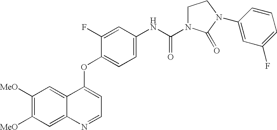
C12=CC([MeO])=C([MeO])C=C1N=CC=C2OC1=CC=C(NC(=O)N2CCN(C3=CC(F)=CC=C3)C2=O)C=C1F
